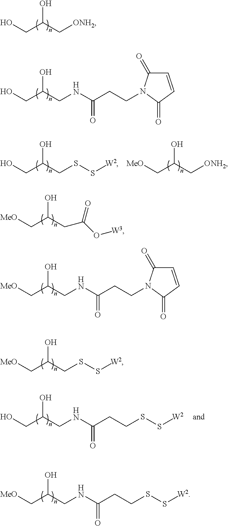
C(C(C[ONH2])O)O.C(C(CC(O[W3])=O)O)[MeO].C(C(CSS[W2])O)[MeO].C(C(CNC(CCSS[W2])=O)O)[MeO].C(C(CNC(CCN1C(=O)C=CC1=O)=O)O)O.C(C(CSS[W2])O)O.C(C(C[ONH2])O)[MeO].C(C(CNC(CCN1C(=O)C=CC1=O)=O)O)[MeO].C(C(CNC(CCSS[W2])=O)O)O
